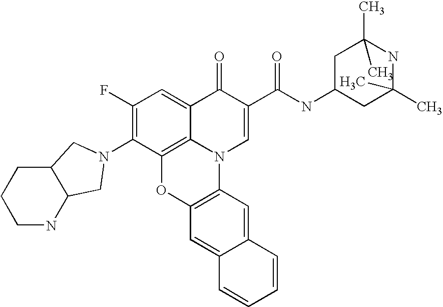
C1(F)=C(N2CC3NCCCC3C2)C2=C3C(=C1)C(=O)C(C(NC1CC(C)(C)NC(C)(C)C1)=O)=CN3C1=C(O2)C=C2C(=C1)C=CC=C2
